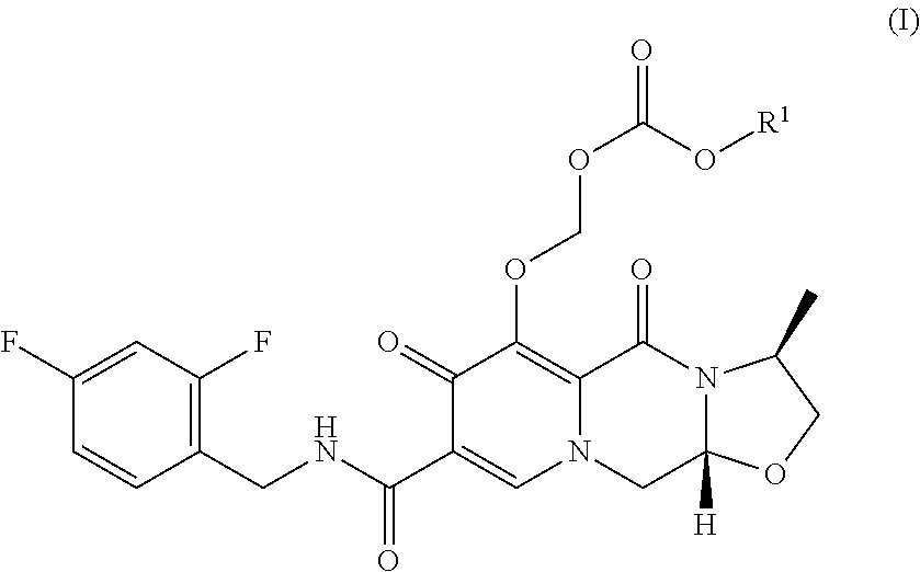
C1(CNC(=O)C2=CN3C(=C(OCOC(=O)O[R1])C2=O)C(=O)N2C([H])(C3)OCC2C)=C(F)C=C(F)C=C1
